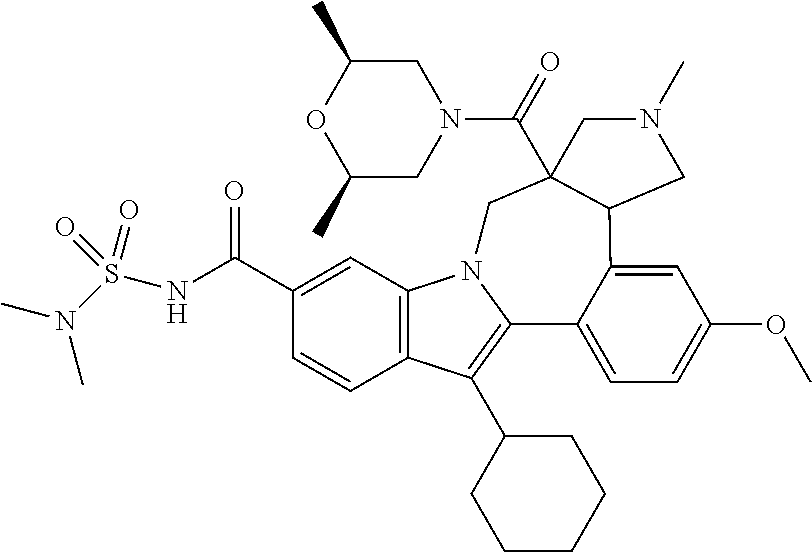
C12=C(C=C(C(NS(N(C)C)(=O)=O)=O)C=C1)N1C(=C2C2CCCCC2)C2=CC=C(OC)C=C2C2C(C(=O)N3CC(C)OC(C)C3)(C1)CN(C)C2
